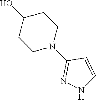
C1(O)CCN(C2=NNC=C2)CC1
